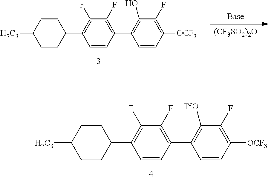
C1(F)=C([OCF3])C=CC(C2=C(F)C(F)=C(C3CCC([H7C3])CC3)C=C2)=C1[TfO].C1(F)=C([OCF3])C=CC(C2=C(F)C(F)=C(C3CCC([H7C3])CC3)C=C2)=C1O.[Base].[(CF3SO2)2O]
